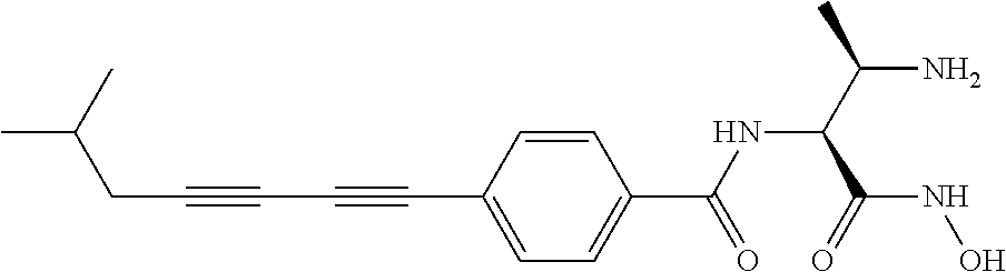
C(C#CC#CC1=CC=C(C(=O)NC(C(NO)=O)C(N)C)C=C1)C(C)C
